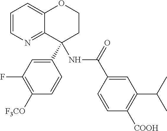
C1(C2(NC(=O)C3=CC(C(C)C)=C([COOH])C=C3)C3=NC=CC=C3OCC2)=CC(F)=C([F3CO])C=C1
